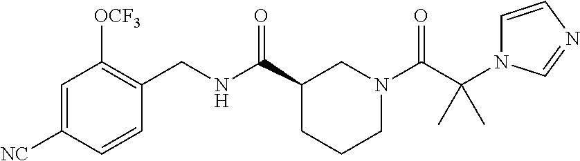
C1=C([NC])C=CC(CNC(C2CCCN(C(C(N3C=CN=C3)(C)C)=O)C2)=O)=C1[OCF3]
